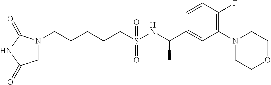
N1(CCCCCS(NC(C2=CC(N3CCOCC3)=C(F)C=C2)C)(=O)=O)CC(=O)NC1=O
